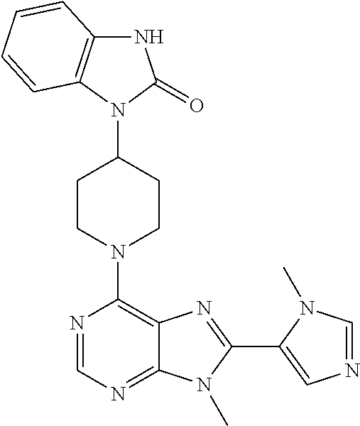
C1CN(C2=C3C(=NC=N2)N(C)C(C2=CN=CN2C)=N3)CCC1N1C(=O)NC2=C1C=CC=C2
